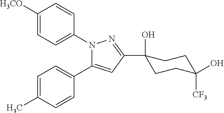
C1=C([H3CO])C=CC(N2C(C3=CC=C(C)C=C3)=CC(C3(O)CCC(O)([CF3])CC3)=N2)=C1
